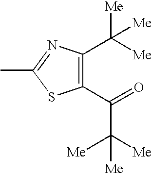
C1(C([Me])([Me])[Me])=C(C(=O)C([Me])([Me])[Me])SC(C)=N1
